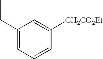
C1(CC)=CC=CC([CH2CO2Et])=C1
